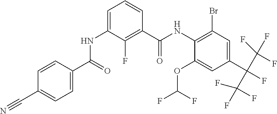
C1=CC(C(=O)NC2=CC=CC(C(NC3=C(Br)C=C(C(F)(C(F)(F)F)C(F)(F)F)C=C3OC(F)F)=O)=C2F)=CC=C1C#N
